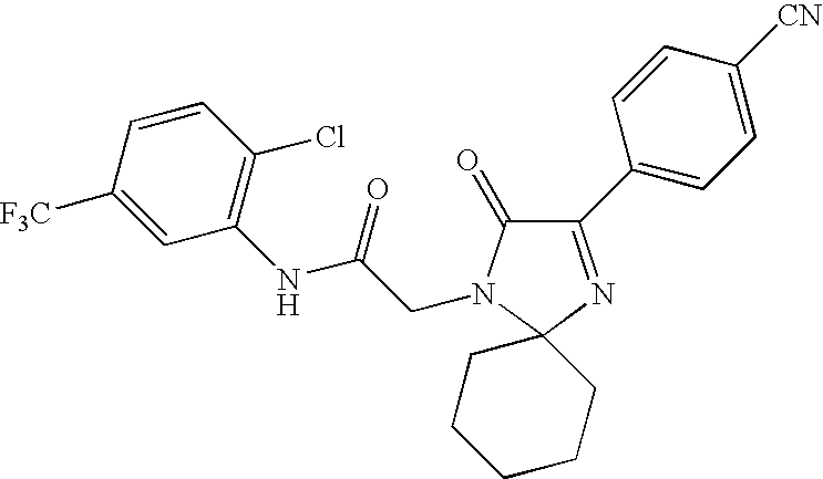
C1(C2=CC=C([CN])C=C2)=NC2(N(CC(NC3=C(Cl)C=CC([F3C])=C3)=O)C1=O)CCCCC2
